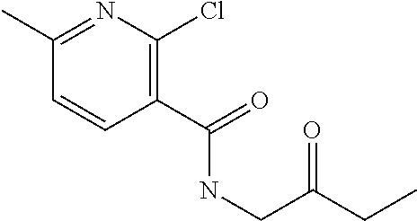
C1(C)=NC(Cl)=C(C(=O)NCC(=O)CC)C=C1
